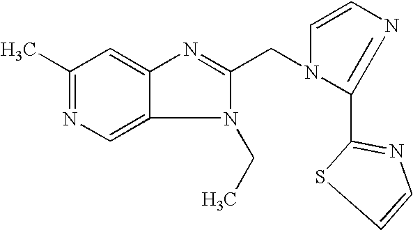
C1(C)=NC=C2C(=C1)N=C(CN1C(C3=NC=CS3)=NC=C1)N2CC
